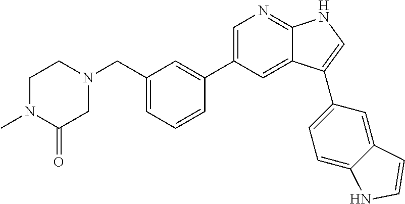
C1=C(C2=CC(CN3CC(=O)N(C)CC3)=CC=C2)C=C2C(=N1)NC=C2C1=CC=C2C(=C1)C=CN2
